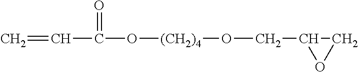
C=CC(=O)O[(CH2)4]OCC1OC1
